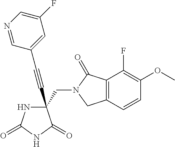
C(#CC1(CN2C(=O)C3=C(C2)C=CC(OC)=C3F)NC(=O)NC1=O)C1=CC(F)=CN=C1
